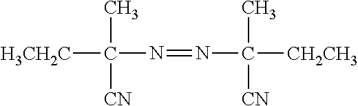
C([CN])(N=NC(C)([CN])[CH2CH3])(C)[H3CH2C]
